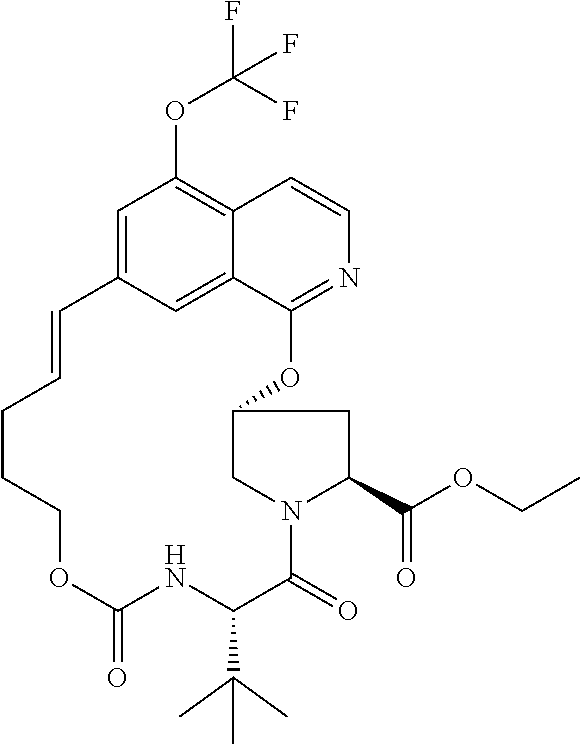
C1=C2C=C3C(=C1OC(F)(F)F)C=CN=C3OC1CN(C(=O)C(C(C)(C)C)NC(=O)OCCCC=C2)C(C(OCC)=O)C1
